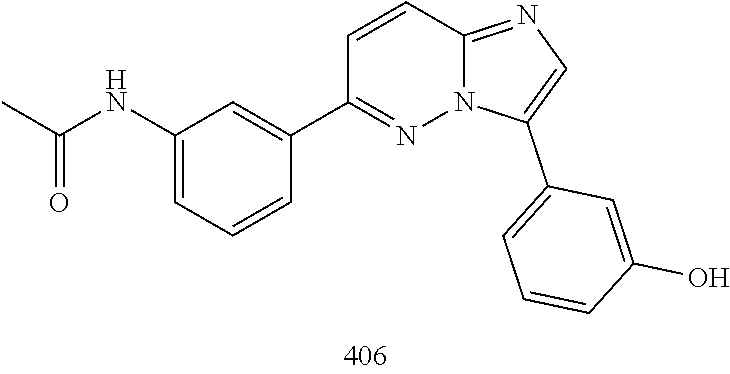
C1(C2=CC(NC(C)=O)=CC=C2)=NN2C(=NC=C2C2=CC=CC(O)=C2)C=C1
